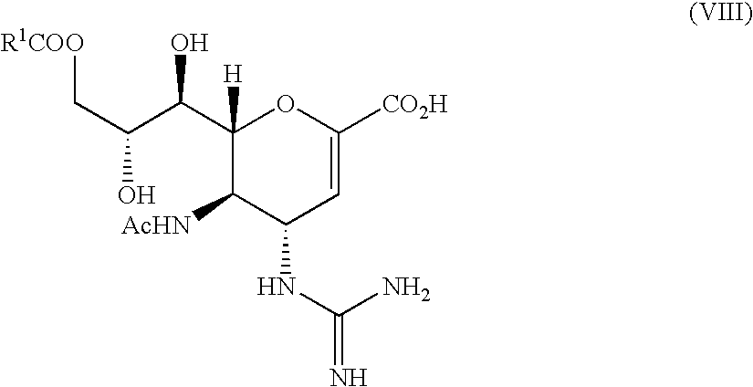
OC(C(C1([H])C([AcHN])C(NC(=N)N)C=C([CO2H])O1)O)C[R1COO]
